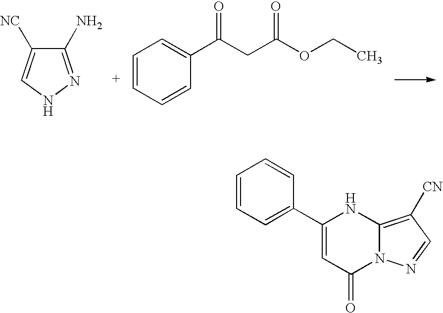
C1(N)=NNC=C1[NC].C1=CC=CC(C(CC(OCC)=O)=O)=C1.C1=CC=C(C2=CC(=O)N3C(=C([CN])C=N3)N2)C=C1
